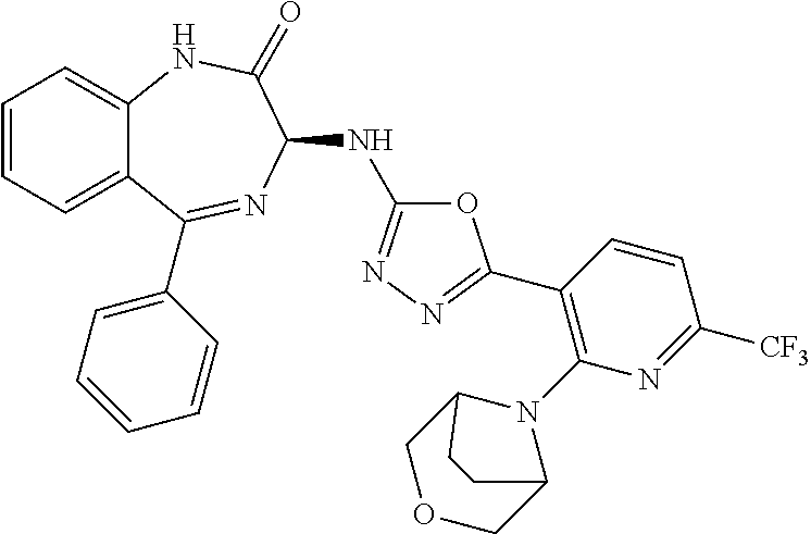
C1(C2=NN=C(NC3N=C(C4=CC=CC=C4)C4=CC=CC=C4NC3=O)O2)=C(N2C3COCC2CC3)N=C([CF3])C=C1
